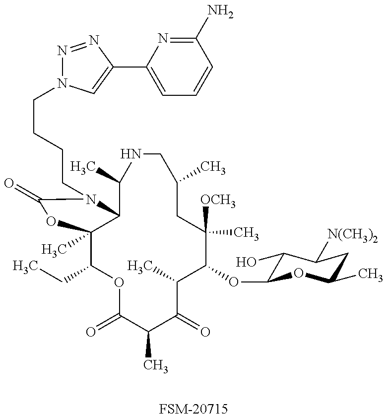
[FSM-20715].C1(CC)C2(C)C(N(CCCCN3N=NC(C4=CC=CC(N)=N4)=C3)C(=O)O2)C(C)NCC(C)CC([OCH3])(C)C(OC2C(O)C([N(CH3)2])CC(C)O2)C(C)C(=O)C(C)C(=O)O1
